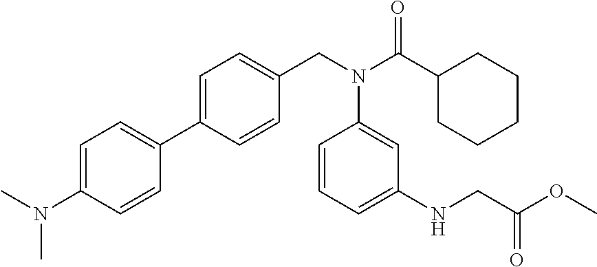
C1=C(C2=CC=C(N(C)C)C=C2)C=CC(CN(C(C2CCCCC2)=O)C2=CC(NCC(OC)=O)=CC=C2)=C1
